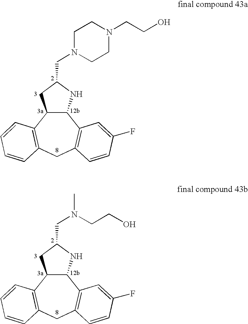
C12C(C3=C(CC4=C1C=CC=C4)C=CC(F)=C3)NC(CN1CCN(CCO)CC1)C2.C12C(C3=C(CC4=C1C=CC=C4)C=CC(F)=C3)NC(CN(CCO)C)C2
